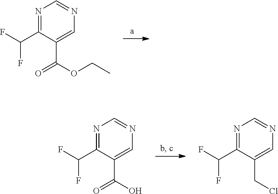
N1=C(C(F)F)C(C(OCC)=O)=CN=C1.N1=C(C(F)F)C(C(O)=O)=CN=C1.N1=C(C(F)F)C(CCl)=CN=C1
